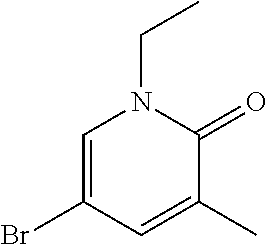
C1=C(Br)C=C(C)C(=O)N1CC
